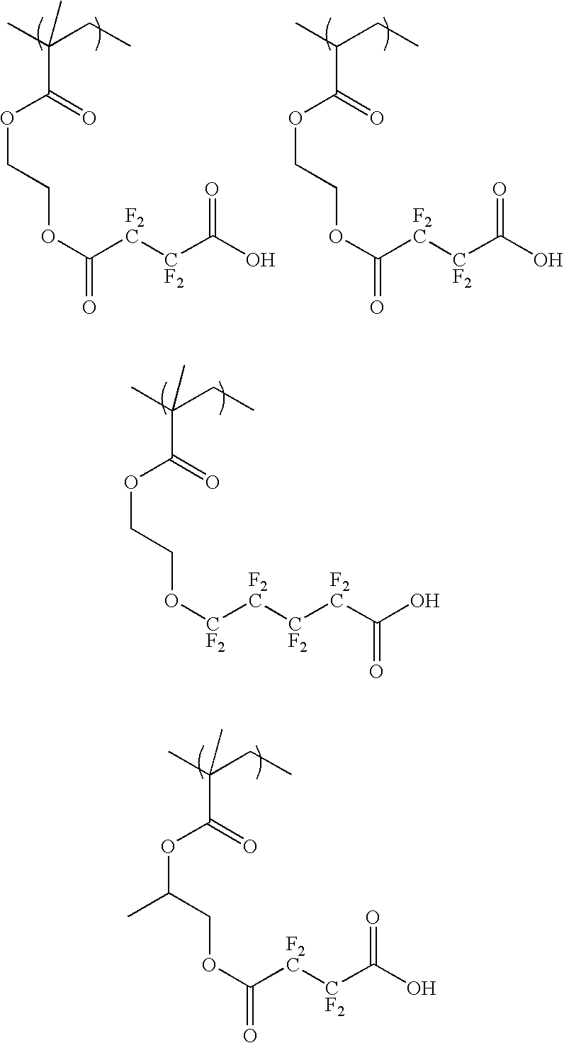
CC(CC)(C)C(=O)OCCOC([F2C][CF2]C(O)=O)=O.CC(CC)C(=O)OCCOC([F2C][CF2]C(O)=O)=O.CC(CC)(C(=O)OCCO[CF2][F2C][CF2][F2C]C(=O)O)C.CC(CC)(C(=O)OC(COC([F2C][CF2]C(O)=O)=O)C)C
